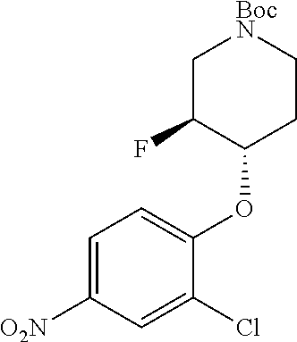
C1C(F)C(OC2=CC=C([O2N])C=C2Cl)CC[BocN]1
